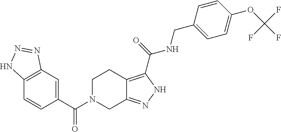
C12=C(C=CC(C(N3CC4=NNC(C(NCC5=CC=C(OC(F)(F)F)C=C5)=O)=C4CC3)=O)=C1)NN=N2
